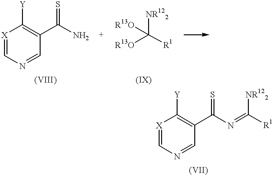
[X]1=CN=CC(C(N)=S)=C1[Y].[NR122]C([R13O])([R1])[R13O].[X]1=CN=CC(C(N=C([R1])[NR122])=S)=C1[Y]
